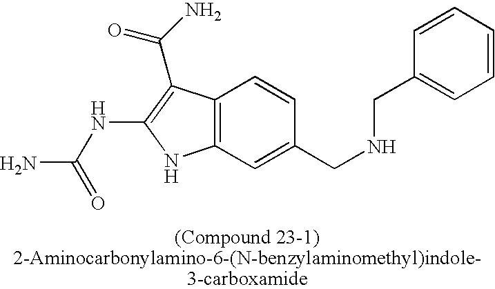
C12=C(C=C(CNCC3=CC=CC=C3)C=C1)NC(NC(N)=O)=C2C(=O)N
